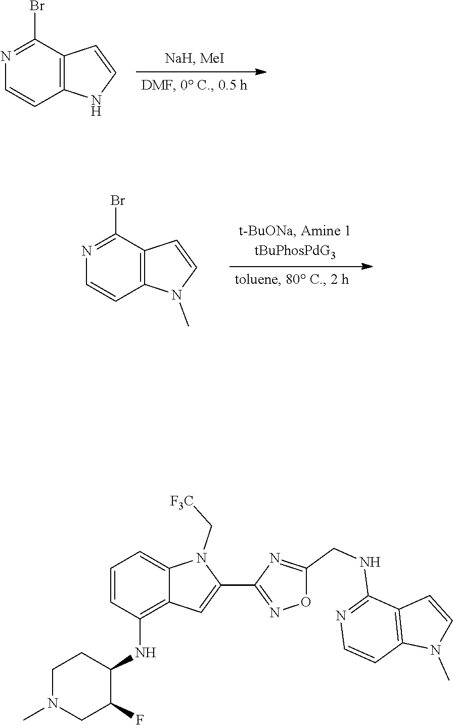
C1=CN=C(Br)C2=C1NC=C2.C12=C(C=CN=C1Br)N(C)C=C2.C12=C(NC3C(F)CN(C)CC3)C=CC=C1N(C[F3C])C(C1=NOC(CNC3=NC=CC4=C3C=CN4C)=N1)=C2
